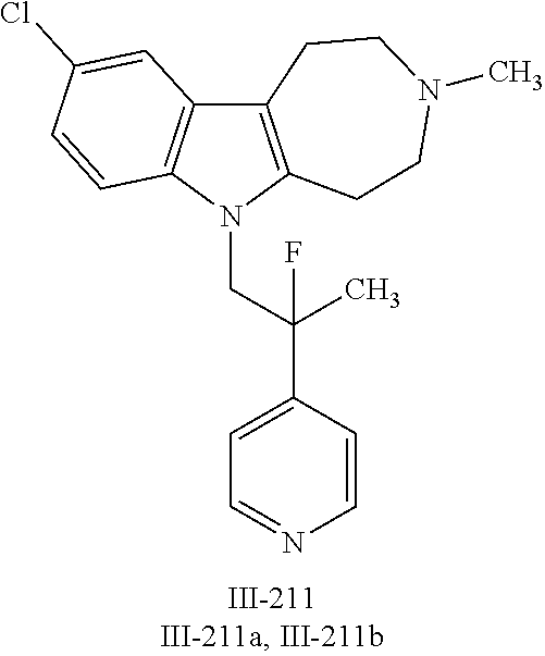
N1(CC(C2=CC=NC=C2)(C)F)C2=C(C3=C1C=CC(Cl)=C3)CCN(C)CC2
